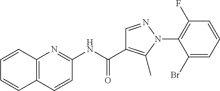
C1(NC(C2=C(C)N(C3=C(F)C=CC=C3Br)N=C2)=O)=NC2=C(C=C1)C=CC=C2
